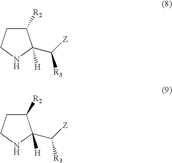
C1([R2])CCNC1(C([Z])[R3])[H].C1([R2])CCNC1(C([Z])[R3])[H]
